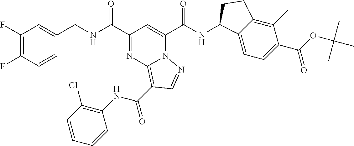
C1(F)=C(F)C=CC(CNC(C2=NC3=C(C(=O)NC4=C(Cl)C=CC=C4)C=NN3C(C(NC3C4=CC=C(C(=O)OC(C)(C)C)C(C)=C4CC3)=O)=C2)=O)=C1
